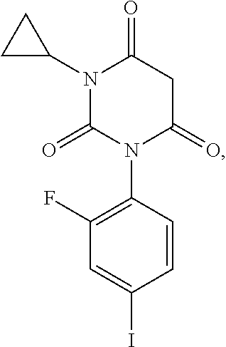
N1(C2CC2)C(=O)N(C2=C(F)C=C(I)C=C2)C(=O)CC1=O
